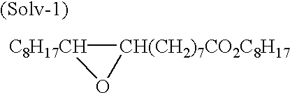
[CH(CH2)7CO2C8H17]1[C8H17CH]O1
